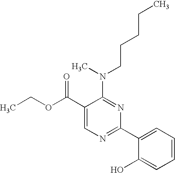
C1(C(OCC)=O)=CN=C(C2=CC=CC=C2O)N=C1N(C)CCCCC
